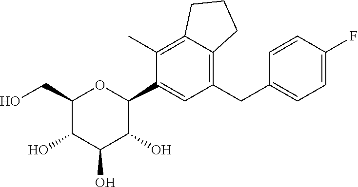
C1(CO)C(O)C(O)C(O)C(C2=CC(CC3=CC=C(F)C=C3)=C3C(=C2C)CCC3)O1
